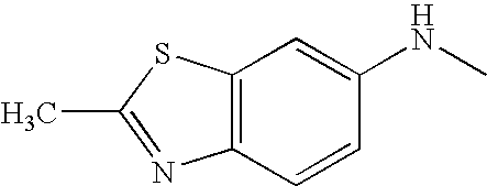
C12=C(C=CC(NC)=C1)N=C(C)S2
